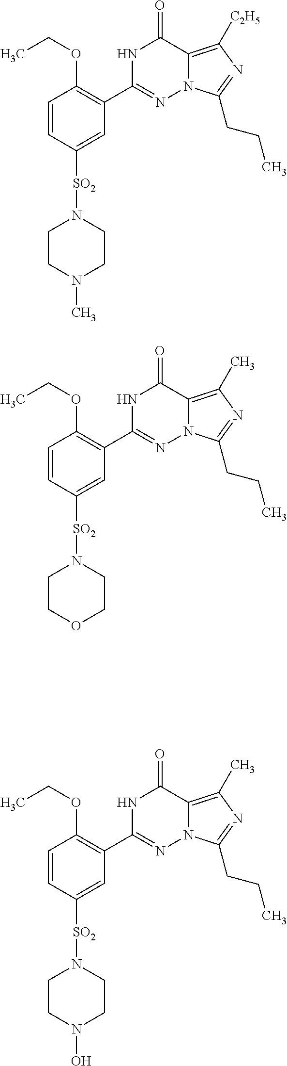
C1=CC([SO2]N2CCN(C)CC2)=CC(C2=NN3C(=C([C2H5])N=C3CCC)C(=O)N2)=C1OCC.C1=CC([SO2]N2CCOCC2)=CC(C2=NN3C(=C(C)N=C3CCC)C(=O)N2)=C1OCC.C1=CC([SO2]N2CCN(O)CC2)=CC(C2=NN3C(=C(C)N=C3CCC)C(=O)N2)=C1OCC
